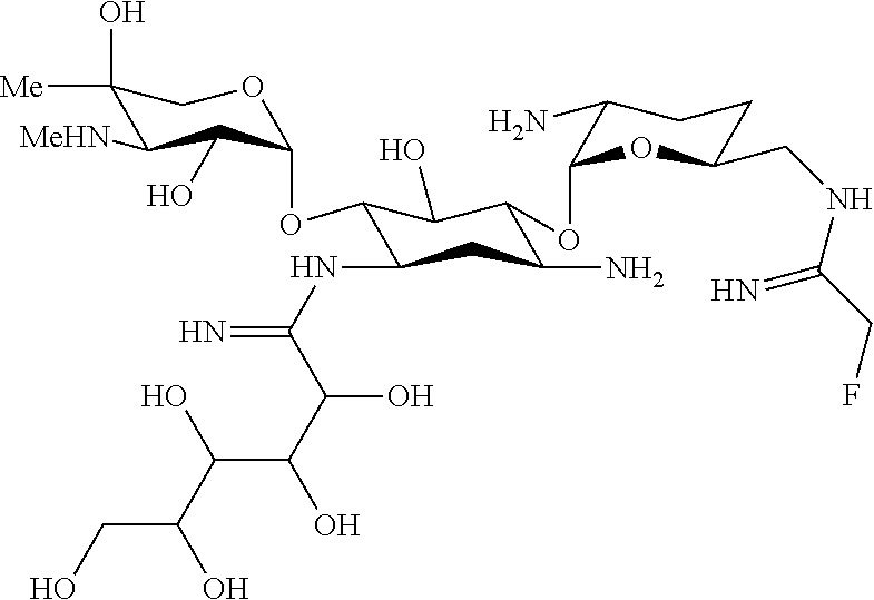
C1(O)([Me])C([MeHN])C(O)C(OC2C(NC(=N)C(C(O)C(O)C(O)CO)O)CC(N)C(OC3OC(CNC(CF)=N)CCC3N)C2O)OC1
